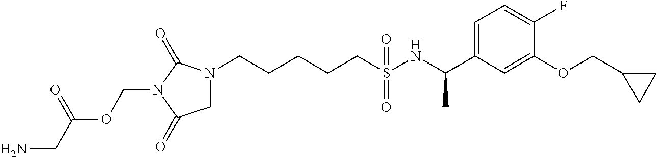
N1(CCCCCS(NC(C2=CC=C(F)C(OCC3CC3)=C2)C)(=O)=O)CC(=O)N(COC(CN)=O)C1=O
